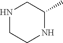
N1CCNC(C)C1
